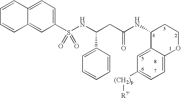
C1=CC2=CC=C(S(NC(CC(NC3C4=CC([(CH2)p][R7])=CC=C4OCC3)=O)C3=CC=CC=C3)(=O)=O)C=C2C=C1
